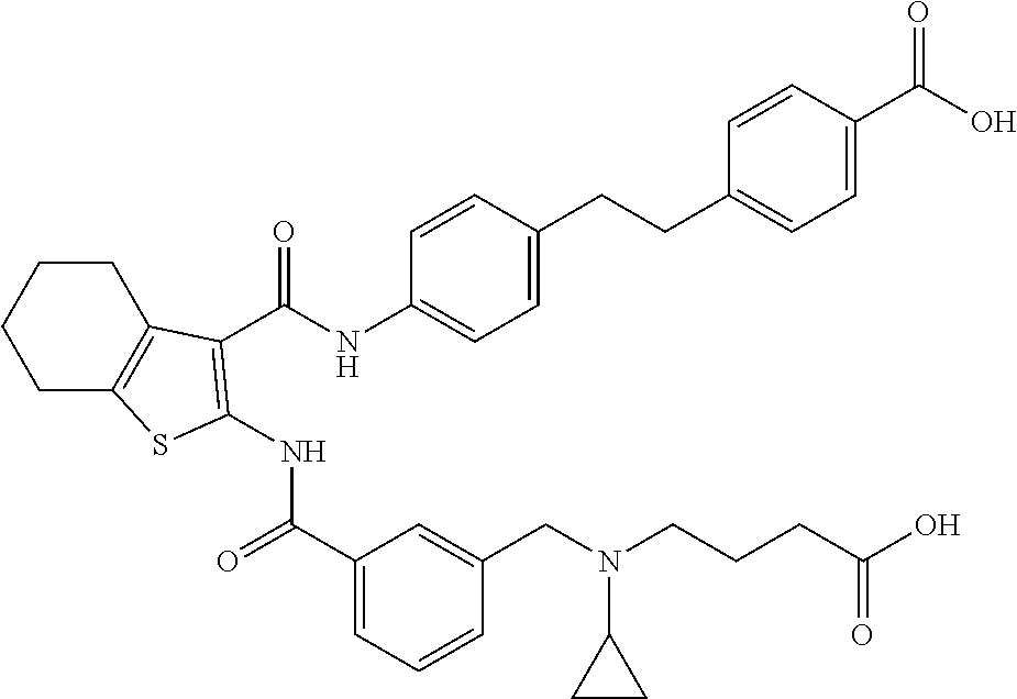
C1CC2=C(CC1)SC(NC(=O)C1=CC=CC(CN(C3CC3)CCCC(O)=O)=C1)=C2C(NC1=CC=C(CCC2=CC=C(C(O)=O)C=C2)C=C1)=O
